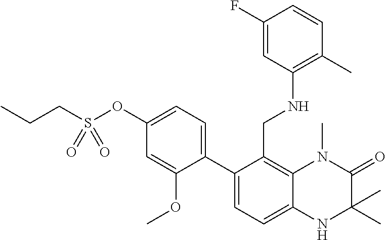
C12=C(CNC3=C(C)C=CC(F)=C3)C(C3=CC=C(OS(CCC)(=O)=O)C=C3OC)=CC=C1NC(C)(C)C(=O)N2C
